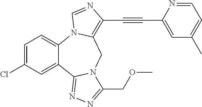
C1=C(Cl)C=C2C(=C1)N1C(=C(C#CC3=CC(C)=CC=N3)N=C1)CN1C2=NN=C1COC
